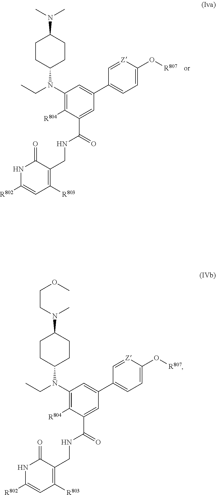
N1C([R802])=CC([R803])=C(CNC(=O)C2=CC(C3=CC=C(O[R807])[Z]=C3)=CC(N(CC)C3CCC(N(C)C)CC3)=C2[R804])C1=O.N1C([R802])=CC([R803])=C(CNC(=O)C2=CC(C3=CC=C(O[R807])[Z]=C3)=CC(N(CC)C3CCC(N(C)CCOC)CC3)=C2[R804])C1=O
